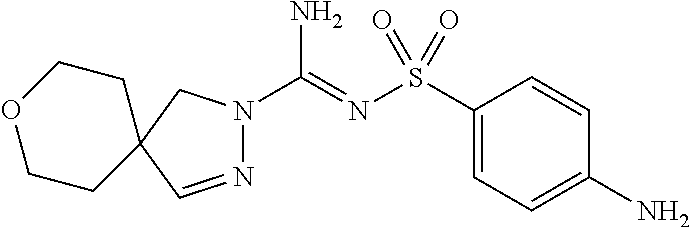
C1(S(N=C(N)N2N=CC3(C2)CCOCC3)(=O)=O)=CC=C(N)C=C1
